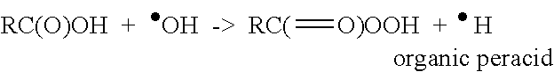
[RC(O)OH  +    OH  ->  RC(]=[O)OOH  +    H]
